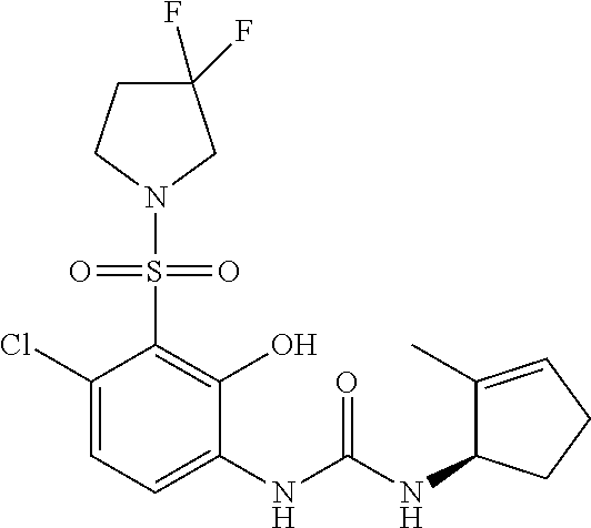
C1(Cl)=CC=C(NC(NC2C(C)=CCC2)=O)C(O)=C1S(=O)(=O)N1CC(F)(F)CC1
